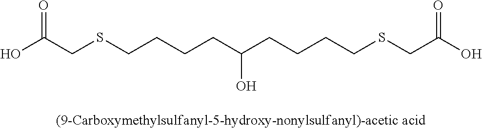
C(CSCCCCC(CCCCSCC(=O)O)O)(=O)O
